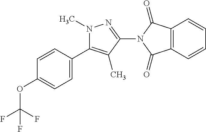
C1=CC(C2=C(C)C(N3C(=O)C4=C(C3=O)C=CC=C4)=NN2C)=CC=C1OC(F)(F)F
